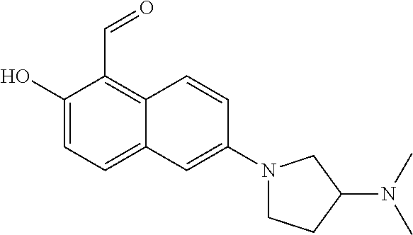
C1(O)=CC=C2C(=C1C=O)C=CC(N1CCC(N(C)C)C1)=C2
